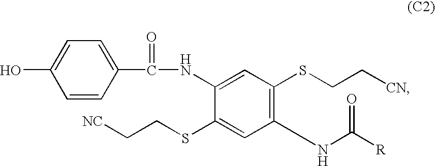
C1=C(NC(C2=CC=C(O)C=C2)=O)C(SCC[NC])=CC(NC(=O)[R])=C1SCC[CN]
